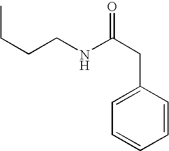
CCCCNC(CC1=CC=CC=C1)=O
